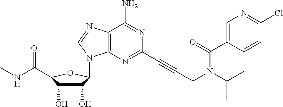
C1(O)C(O)C(C(NC)=O)OC1N1C2=C(C(N)=NC(C#CCN(C(=O)C3=CN=C(Cl)C=C3)C(C)C)=N2)N=C1
